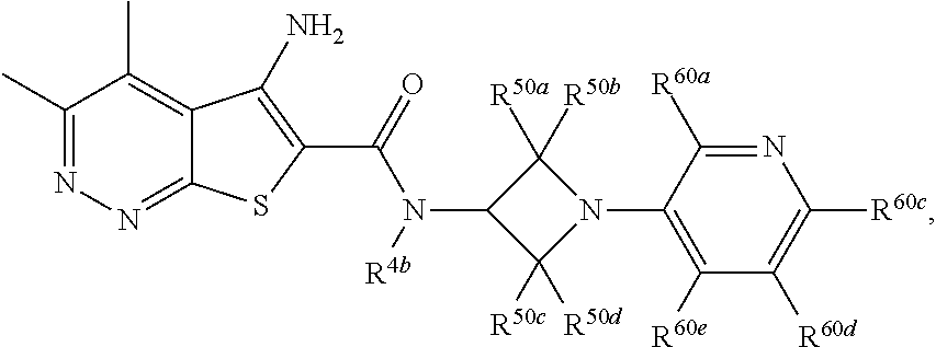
C1(C)=NN=C2C(=C1C)C(N)=C(C(N(C1C([R50c])([R50d])N(C3=C([R60e])C([R60d])=C([R60c])N=C3[R60a])C1([R50b])[R50a])[R4b])=O)S2
